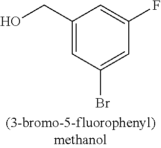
C1(CO)=CC(Br)=CC(F)=C1
